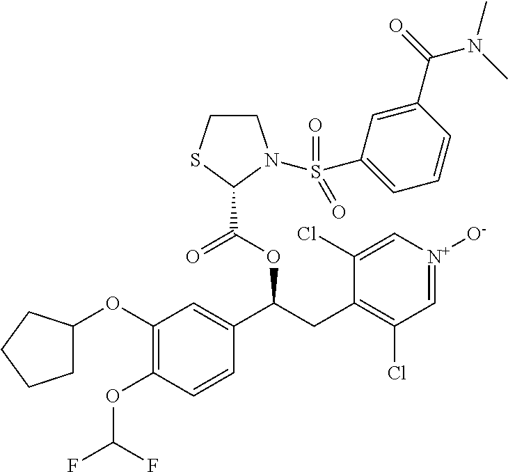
C1(OC2CCCC2)=C(OC(F)F)C=CC(C(CC2=C(Cl)C=[N+]([O-])C=C2Cl)OC(C2N(S(C3=CC=CC(C(=O)N(C)C)=C3)(=O)=O)CCS2)=O)=C1
